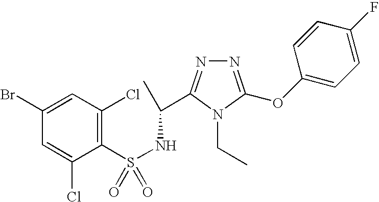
N1=C(OC2=CC=C(F)C=C2)N(CC)C(C(C)NS(=O)(C2=C(Cl)C=C(Br)C=C2Cl)=O)=N1
